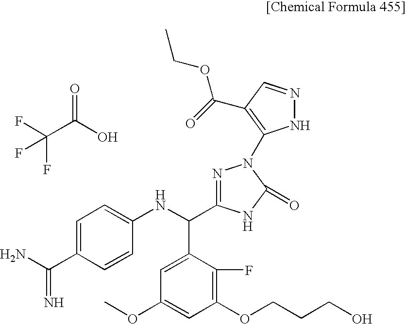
C(C1=CC=C(NC(C2=CC(OC)=CC(OCCCO)=C2F)C2=NN(C3=C(C(OCC)=O)C=NN3)C(=O)N2)C=C1)(=N)N.C(C(O)=O)(F)(F)F
